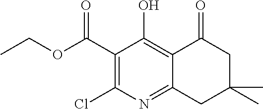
C1(C(OCC)=O)=C(Cl)N=C2C(=C1O)C(=O)CC(C)(C)C2
